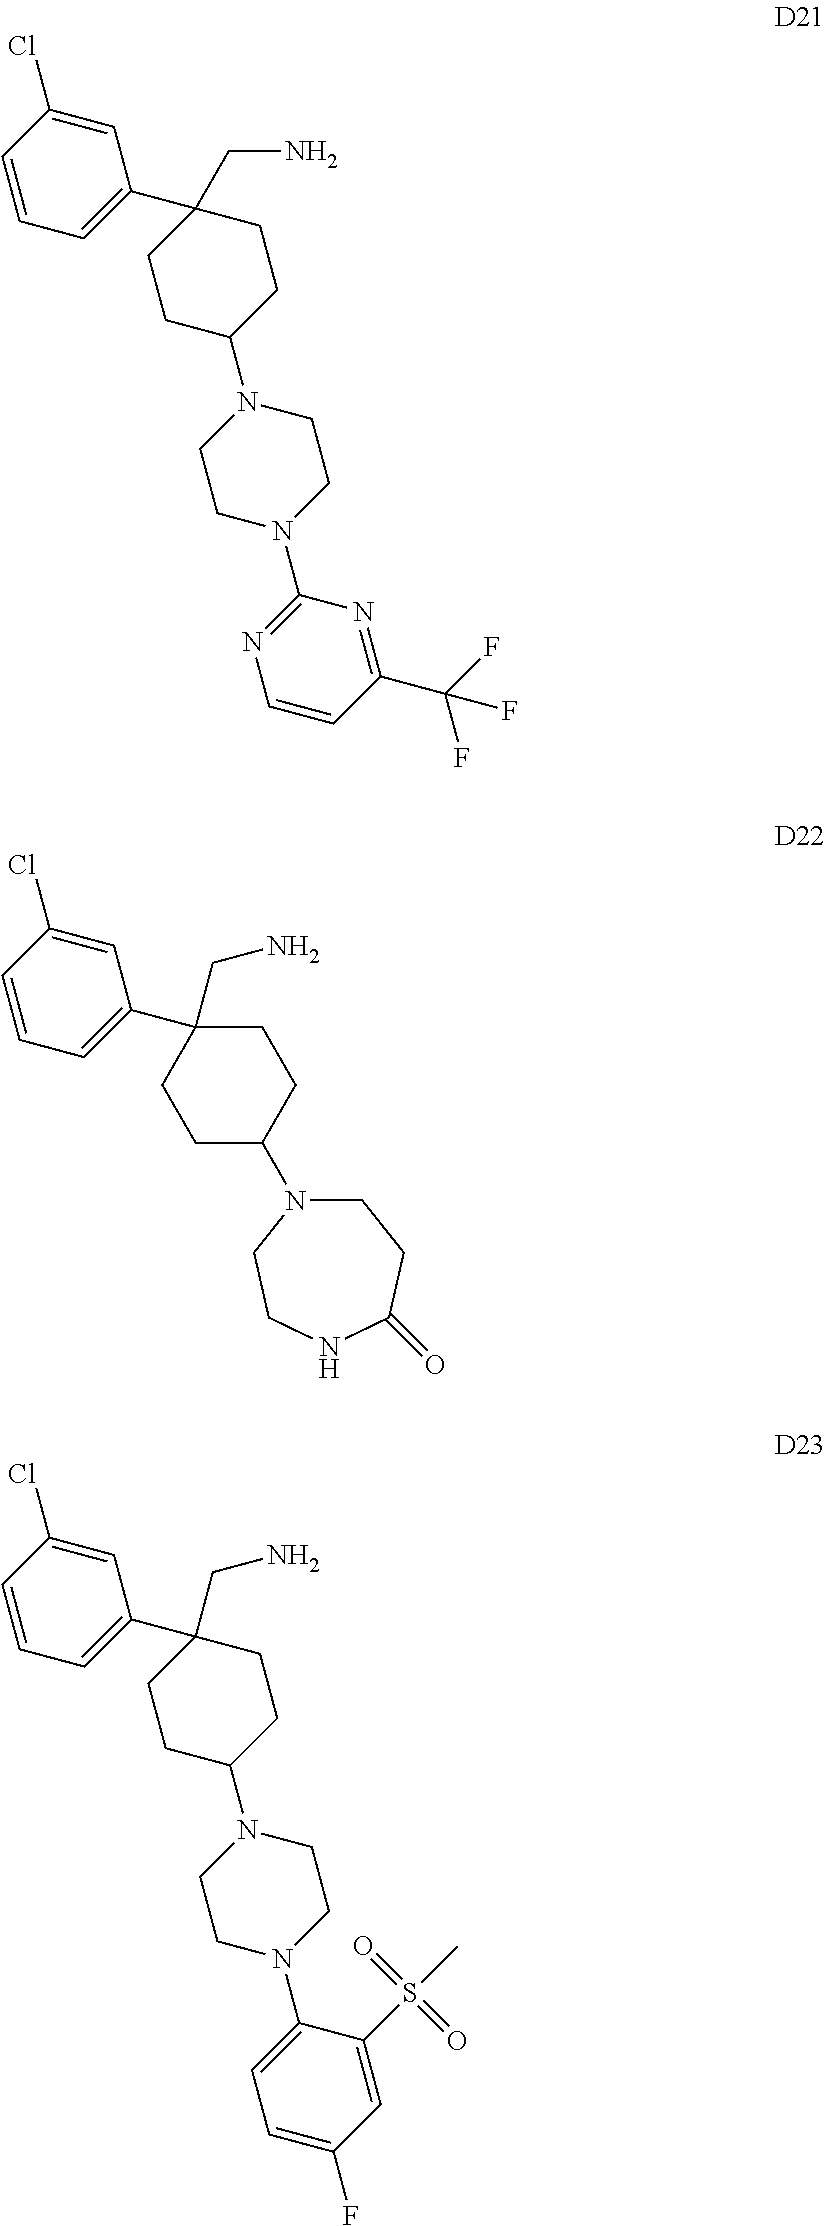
C1=CC=C(C2(CN)CCC(N3CCN(C4=NC=CC(C(F)(F)F)=N4)CC3)CC2)C=C1Cl.C1=CC=C(C2(CN)CCC(N3CCC(=O)NCC3)CC2)C=C1Cl.C1=CC=C(C2(CN)CCC(N3CCN(C4=CC=C(F)C=C4S(C)(=O)=O)CC3)CC2)C=C1Cl
